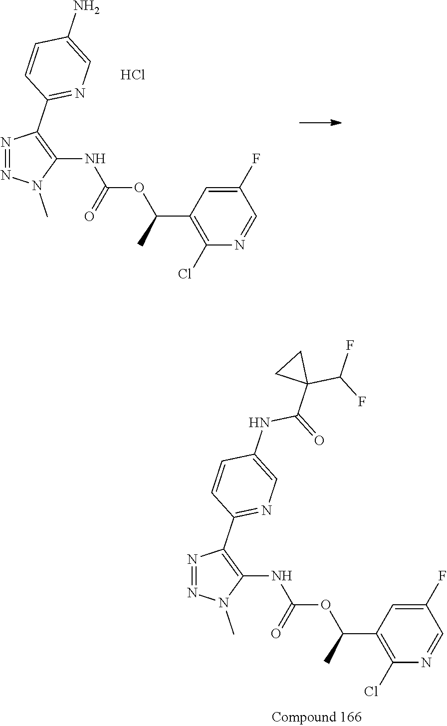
C1(Cl)=C(C(OC(NC2=C(C3=NC=C(N)C=C3)N=NN2C)=O)C)C=C(F)C=N1.Cl.C1(Cl)=C(C(OC(NC2=C(C3=NC=C(NC(=O)C4(C(F)F)CC4)C=C3)N=NN2C)=O)C)C=C(F)C=N1
